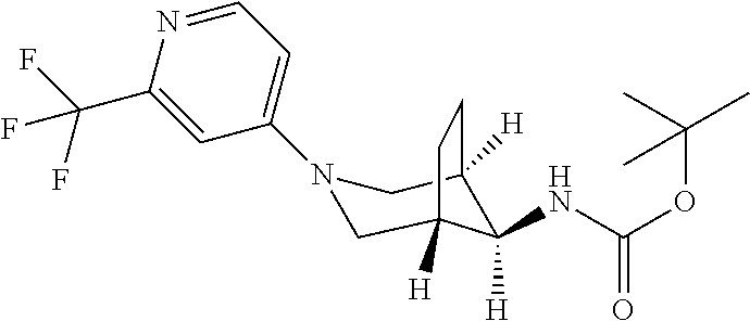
C1=NC(C(F)(F)F)=CC(N2CC3([H])C([H])(NC(OC(C)(C)C)=O)C([H])(C2)CC3)=C1
